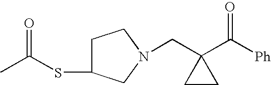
C1C(SC(C)=O)CN(CC2(C([Ph])=O)CC2)C1
